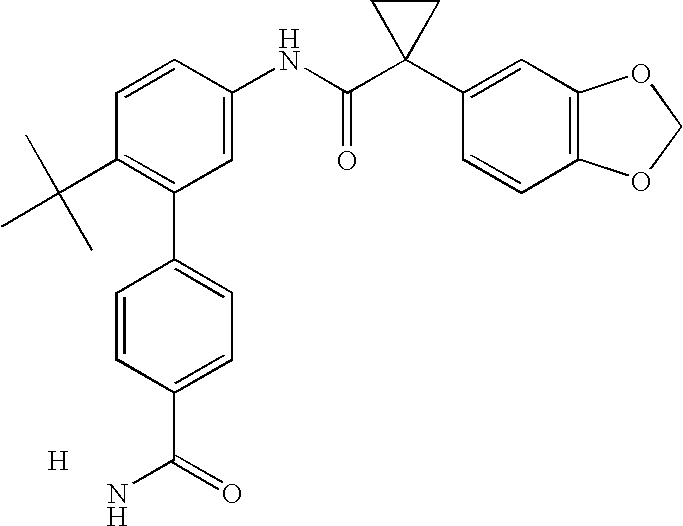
C1=CC(NC(C2(C3=CC4=C(C=C3)OCO4)CC2)=O)=CC(C2=CC=C(C(=O)N)C=C2)=C1C(C)(C)C.[H]
